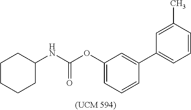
C1(OC(NC2CCCCC2)=O)=CC=CC(C2=CC=CC(C)=C2)=C1
